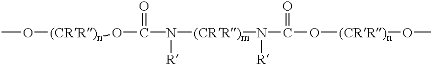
CO[(CRR)n]OC(N([(CRR)m]N(C(O[(CRR)n]OC)=O)[R])[R])=O
